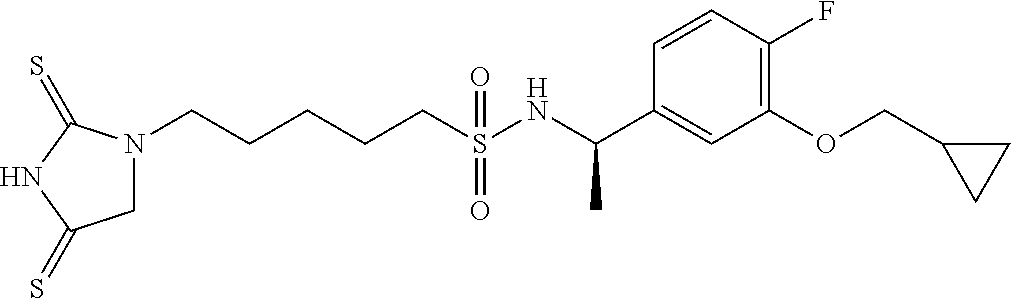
N1(CCCCCS(NC(C2=CC(OCC3CC3)=C(F)C=C2)C)(=O)=O)CC(=S)NC1=S
